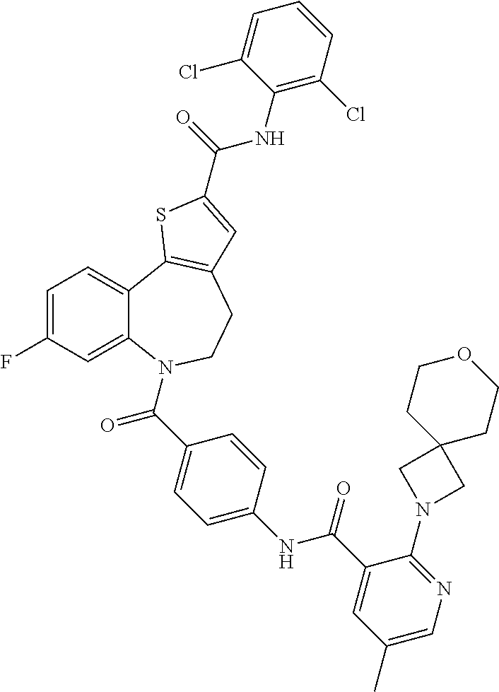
C1=C(F)C=C2C(=C1)C1=C(CCN2C(C2=CC=C(NC(C3=CC(C)=CN=C3N3CC4(C3)CCOCC4)=O)C=C2)=O)C=C(C(=O)NC2=C(Cl)C=CC=C2Cl)S1
